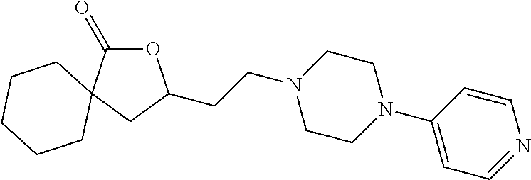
O1C(=O)C2(CC1CCN1CCN(C3=CC=NC=C3)CC1)CCCCC2
